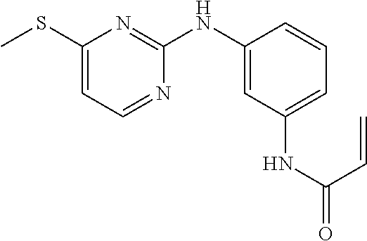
CSC1=CC=NC(NC2=CC(NC(=O)C=C)=CC=C2)=N1
